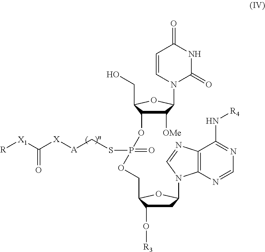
C1([OMe])C(OP(SC[A][X]C([X1][R])=O)(=O)OCC2C(O[R3])CC(N3C4=C(N=C3)C(N[R4])=NC=N4)O2)C(CO)OC1N1C(=O)NC(=O)C=C1
